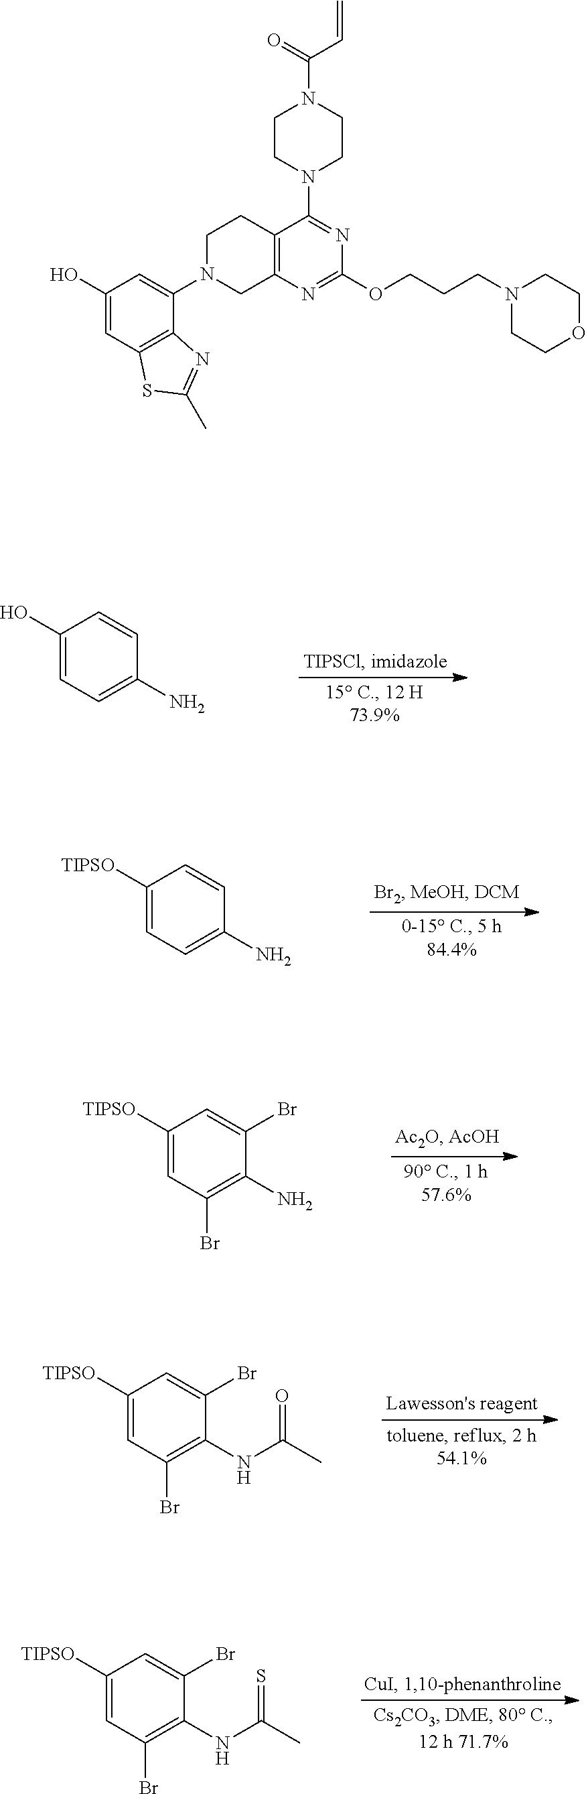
C1(O)=CC=C(N)C=C1.C1([TIPSO])=CC=C(N)C=C1.C1([TIPSO])=CC(Br)=C(N)C(Br)=C1.C1([TIPSO])=CC(Br)=C(NC(C)=O)C(Br)=C1.C1([TIPSO])=CC(Br)=C(NC(C)=S)C(Br)=C1.C1(O)=CC2=C(C(N3CC4=C(CC3)C(N3CCN(C(C=C)=O)CC3)=NC(OCCCN3CCOCC3)=N4)=C1)N=C(C)S2
